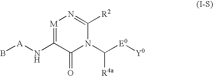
[M]1=C(N[A]B)C(=O)N(C([E0][Y0])[R4a])C([R2])=N1
